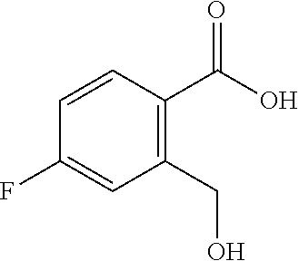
C1=CC(C(O)=O)=C(CO)C=C1F
